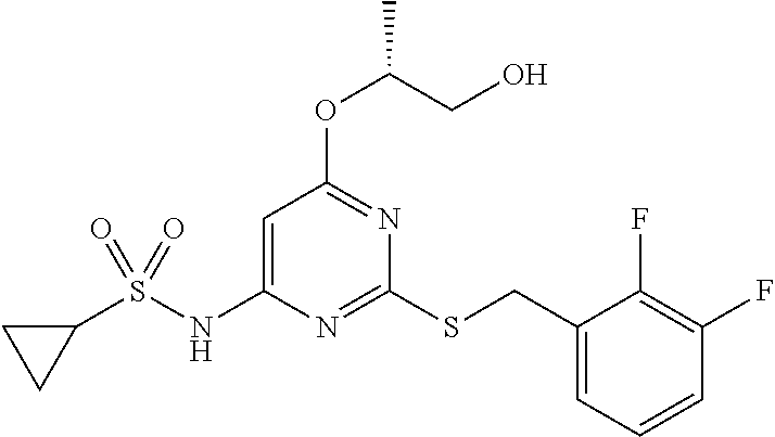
C1(S(NC2=CC(OC(CO)C)=NC(SCC3=CC=CC(F)=C3F)=N2)(=O)=O)CC1
